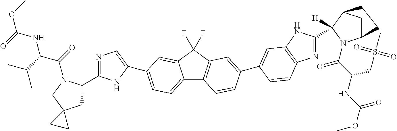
C1C2N(C(=O)C(CS(C)(=O)=O)NC(OC)=O)C(C3=NC4=C(N3)C=C(C3=CC5=C(C6=CC=C(C7=CN=C(C8CC9(CN8C(=O)C(C(C)C)NC(OC)=O)CC9)N7)C=C6C5(F)F)C=C3)C=C4)([H])C1CC2
